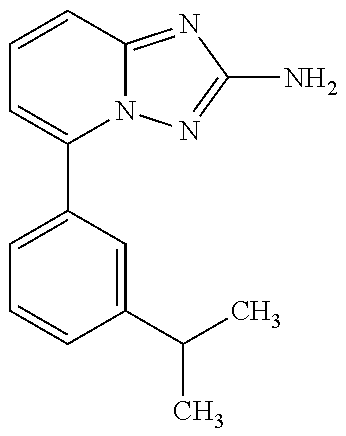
C1=C(C2=CC=CC3=NC(N)=NN23)C=C(C(C)C)C=C1
